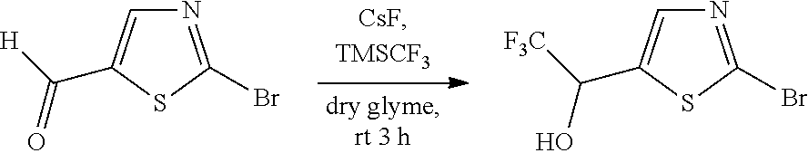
N1=C(Br)SC(C([H])=O)=C1.N1=C(Br)SC(C([F3C])O)=C1
